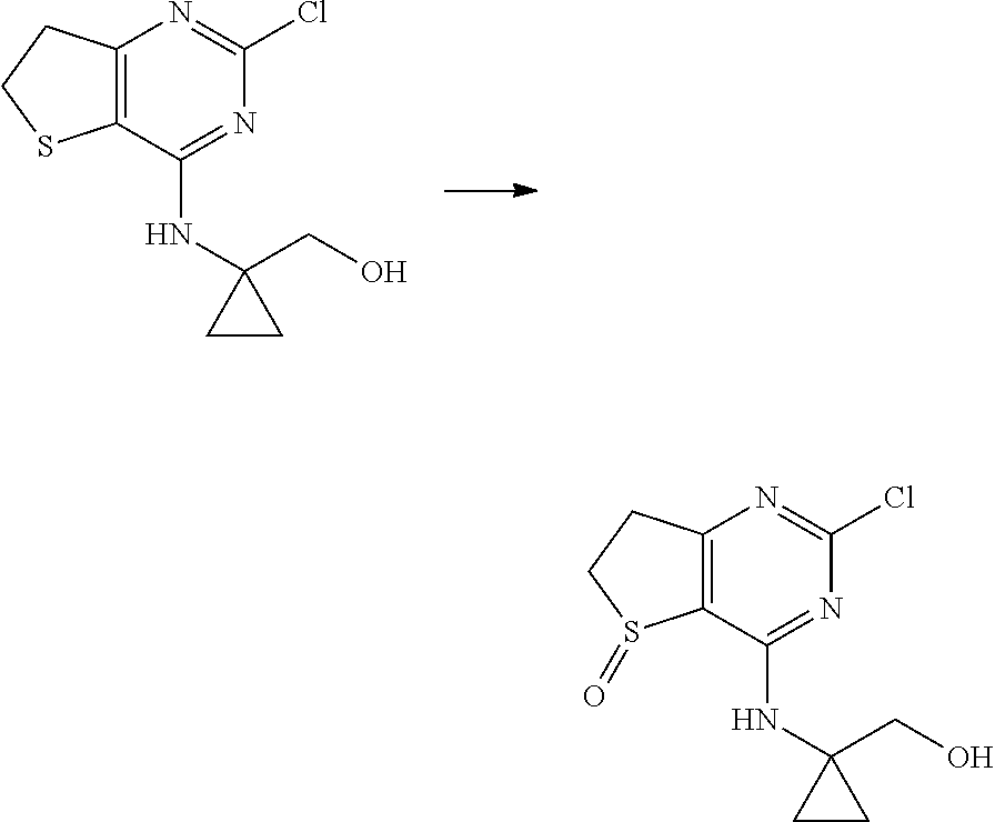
C1(NC2=NC(Cl)=NC3=C2SCC3)(CO)CC1.C1(NC2=NC(Cl)=NC3=C2S(=O)CC3)(CO)CC1
